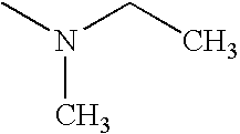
N(C)(C)CC
